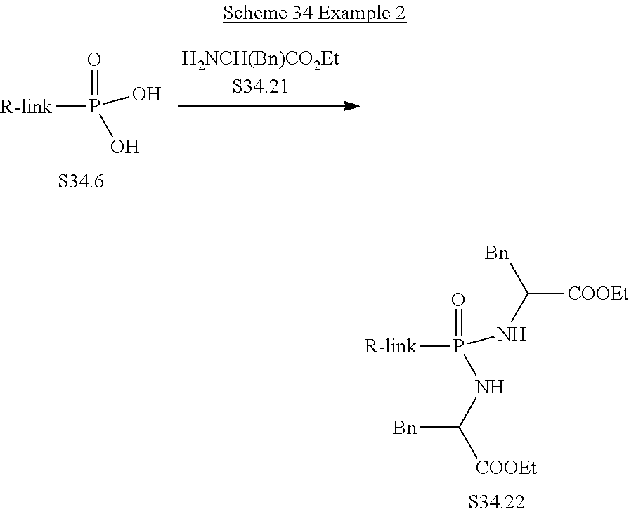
[R-link]P(=O)(NC([Bn])[COOEt])NC([COOEt])[Bn].[R-link]P(=O)(O)O
